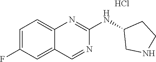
C1=C(F)C=C2C(=C1)N=C(NC1CNCC1)N=C2.Cl
